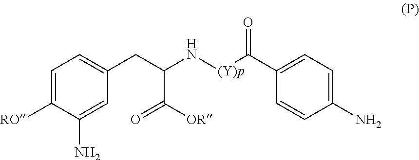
C1=C([RO])C(N)=CC(CC(C(=O)[OR])N[(Y)p]C(=O)C2=CC=C(N)C=C2)=C1
